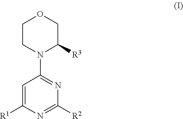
C1=C([R1])N=C([R2])N=C1N1C([R3])COCC1
